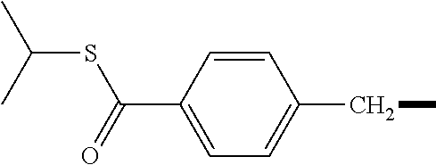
C1=CC(CC)=CC=C1C(SC(C)C)=O
